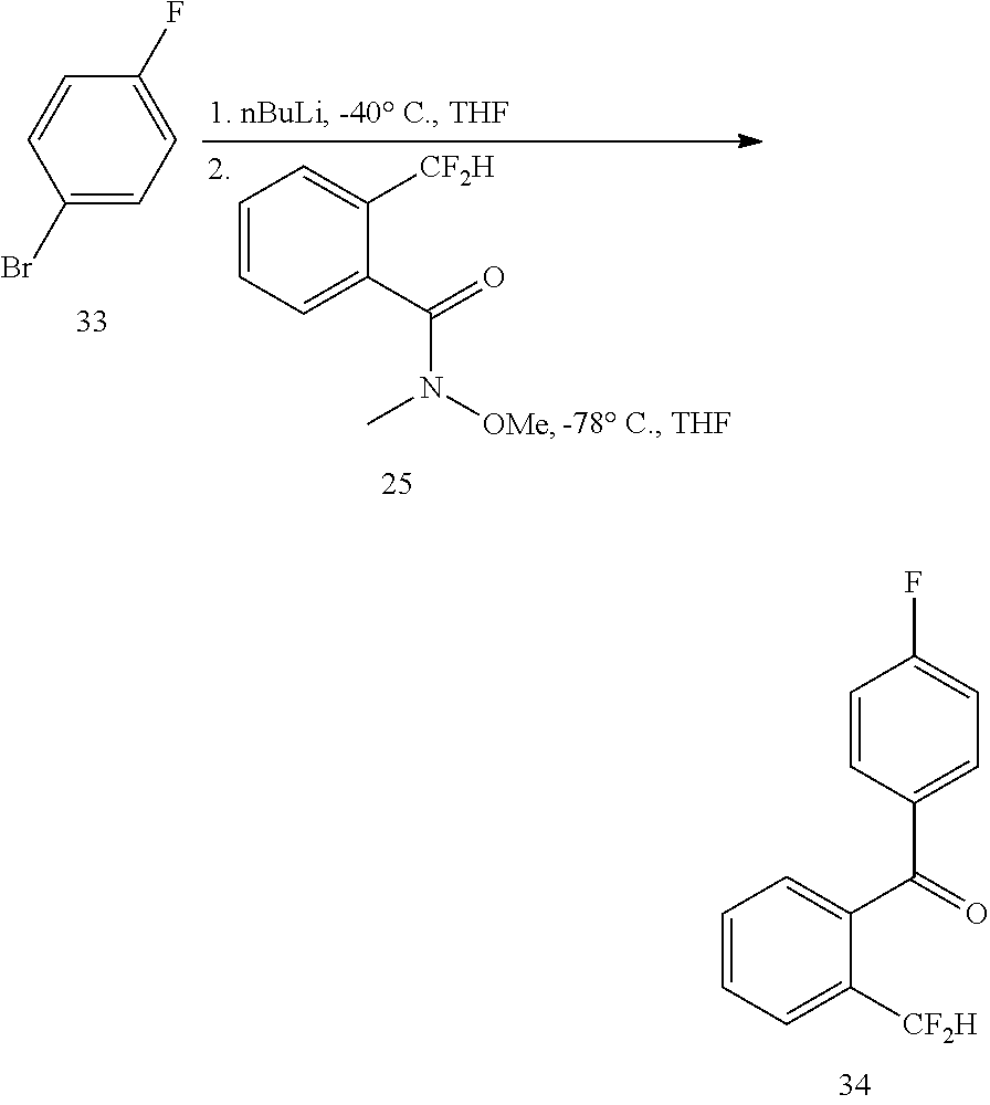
C1=CC(C(C2=CC=CC=C2[CF2H])=O)=CC=C1F.C1(F)=CC=C(Br)C=C1.C1=CC=C(C(=O)N(C)[OMe])C([CF2H])=C1
